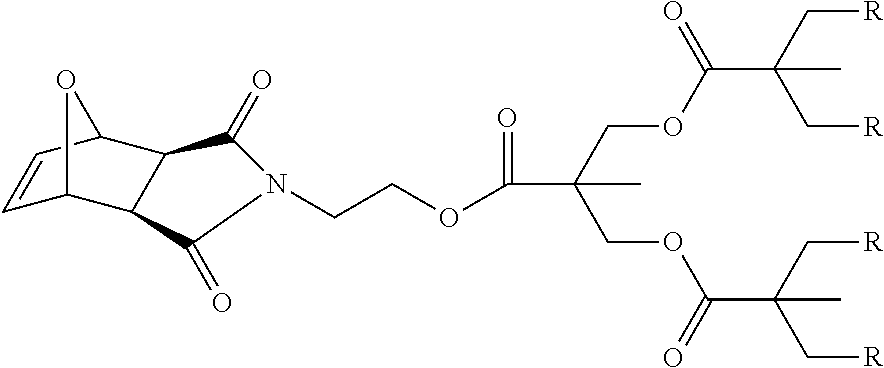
C(COC(C(COC(C(C[R])(C)C[R])=O)(COC(C(C[R])(C[R])C)=O)C)=O)N1C(=O)C2C(C3C=CC2O3)C1=O
